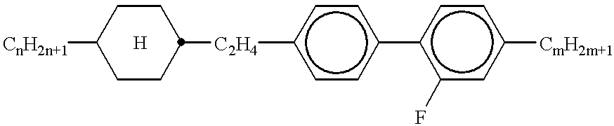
C1([CnH2n+1])CCC([C2H4]c2ccc(-c3c(F)cc([CmH2m+1])cc3)cc2)CC1
